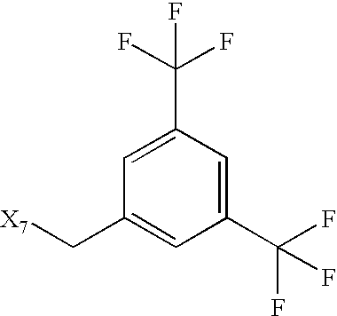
C1=C(C(F)(F)F)C=C(C(F)(F)F)C=C1C[X7]
